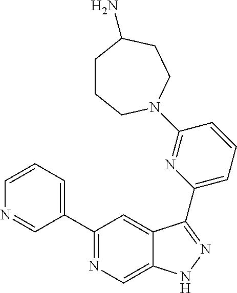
C1(C2=CC=CN=C2)=NC=C2C(=C1)C(C1=CC=CC(N3CCCC(N)CC3)=N1)=NN2
